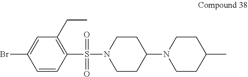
C1(S(N2CCC(N3CCC(C)CC3)CC2)(=O)=O)=C(CC)C=C(Br)C=C1
